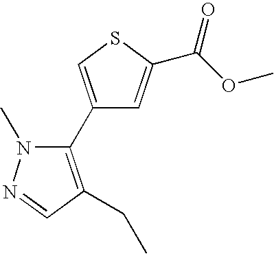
C1(C2=C(CC)C=NN2C)=CSC(C(OC)=O)=C1
